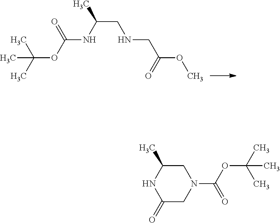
CC(OC(NC(CNCC(OC)=O)C)=O)(C)C.C1(=O)CN(C(OC(C)(C)C)=O)CC(C)N1
